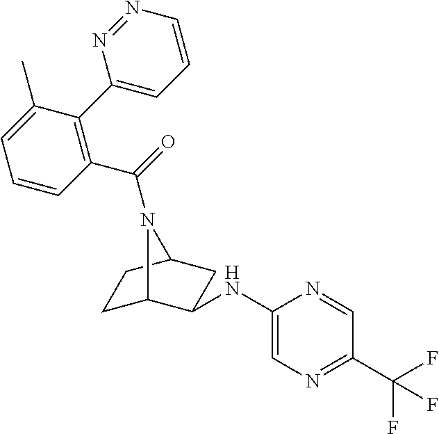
C1C2C(NC3=CN=C(C(F)(F)F)C=N3)CC(C1)N2C(=O)C1=C(C2=CC=CN=N2)C(C)=CC=C1
